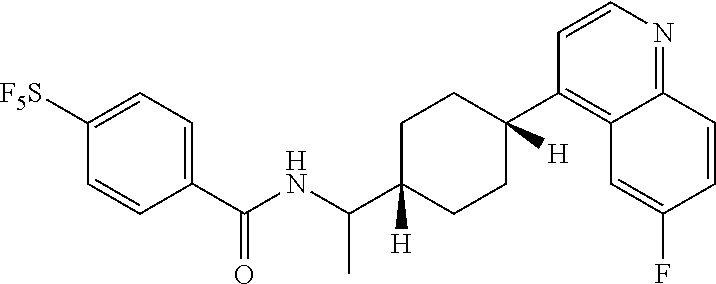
C1(C(NC(C2([H])CCC([H])(C3=C4C(=NC=C3)C=CC(F)=C4)CC2)C)=O)=CC=C([F5S])C=C1
